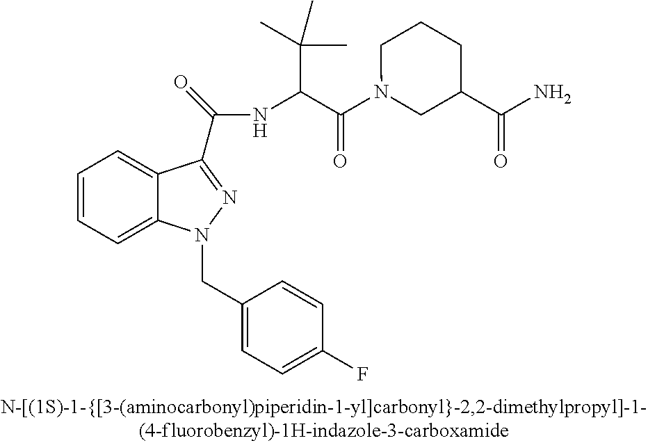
C1=CC=C2C(=C1)C(C(=O)NC(C(N1CC(C(N)=O)CCC1)=O)C(C)(C)C)=NN2CC1=CC=C(F)C=C1
